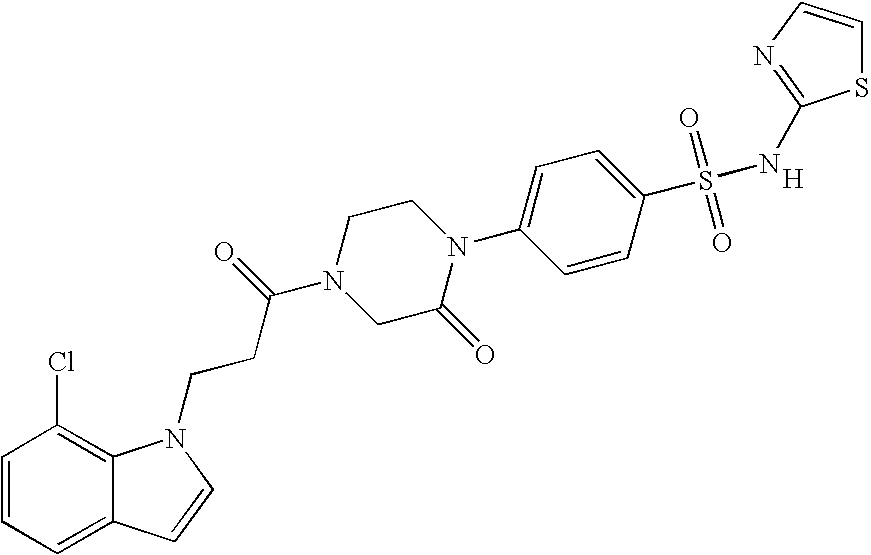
C1=CC=C2C(=C1Cl)N(CCC(N1CC(=O)N(C3=CC=C(S(=O)(=O)NC4=NC=CS4)C=C3)CC1)=O)C=C2.[H]
